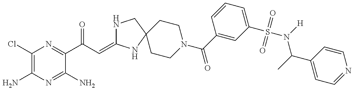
C1(Cl)=C(N)N=C(N)C(C(C=C2NCC3(N2)CCN(C(=O)C2=CC(S(=O)(=O)N([H])C(C)C4=CC=NC=C4)=CC=C2)CC3)=O)=N1
